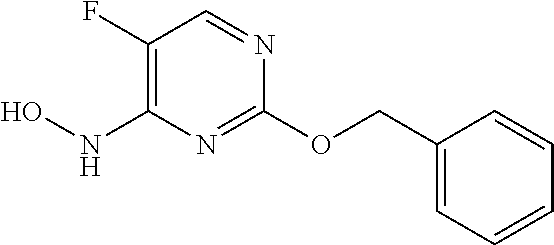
C1(F)=C(NO)N=C(OCC2=CC=CC=C2)N=C1
